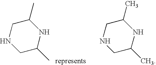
C1NCC(C)NC1C.[represents].C1NCC(C)NC1C
